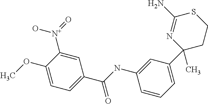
N(C1=CC(C2(C)N=C(N)SCC2)=CC=C1)C(C1=CC=C(OC)C([N+](=O)O)=C1)=O
